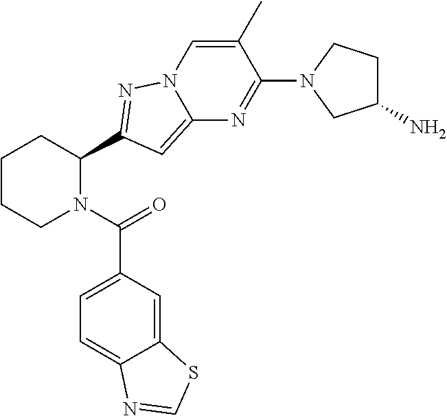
C1CCN(C(=O)C2=CC=C3C(=C2)SC=N3)C(C2=NN3C(=C2)N=C(N2CC(N)CC2)C(C)=C3)C1
